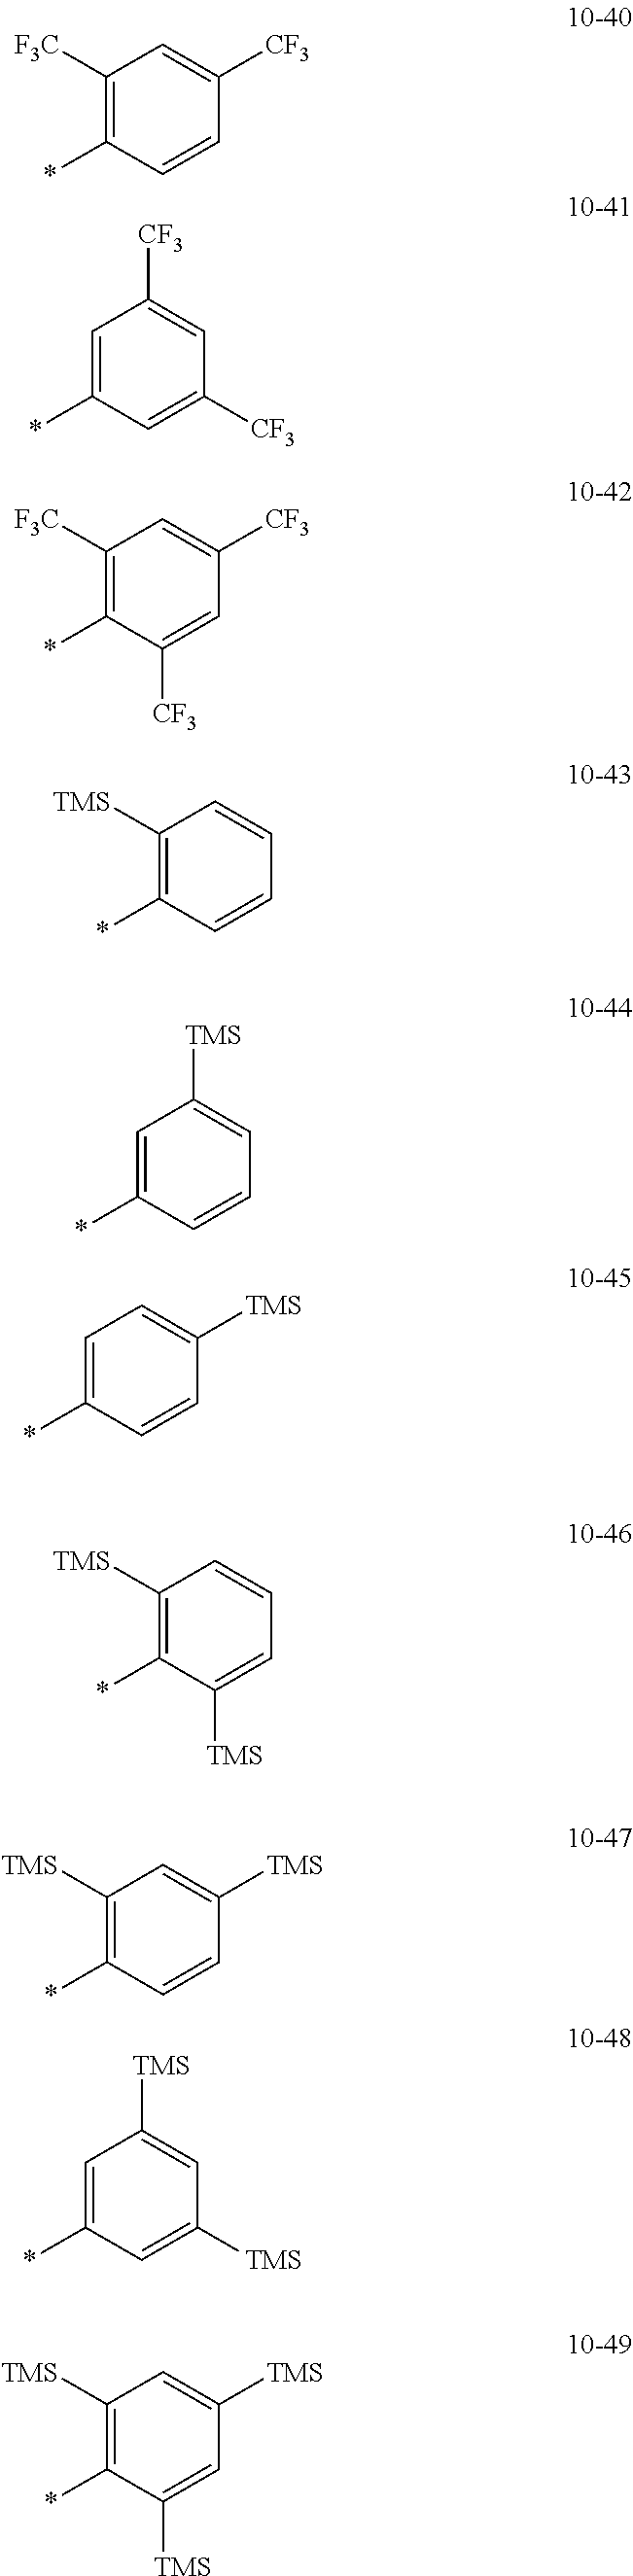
C1([F3C])=C(*)C=CC([CF3])=C1.C1=C(*)C=C([CF3])C=C1[CF3].C1([F3C])=C(*)C([CF3])=CC([CF3])=C1.C1([TMS])=C(*)C=CC=C1.C1=C(*)C=CC=C1[TMS].C1=C(*)C=CC([TMS])=C1.C1([TMS])=C(*)C([TMS])=CC=C1.C1([TMS])=C(*)C=CC([TMS])=C1.C1=C(*)C=C([TMS])C=C1[TMS].C1([TMS])=C(*)C([TMS])=CC([TMS])=C1
